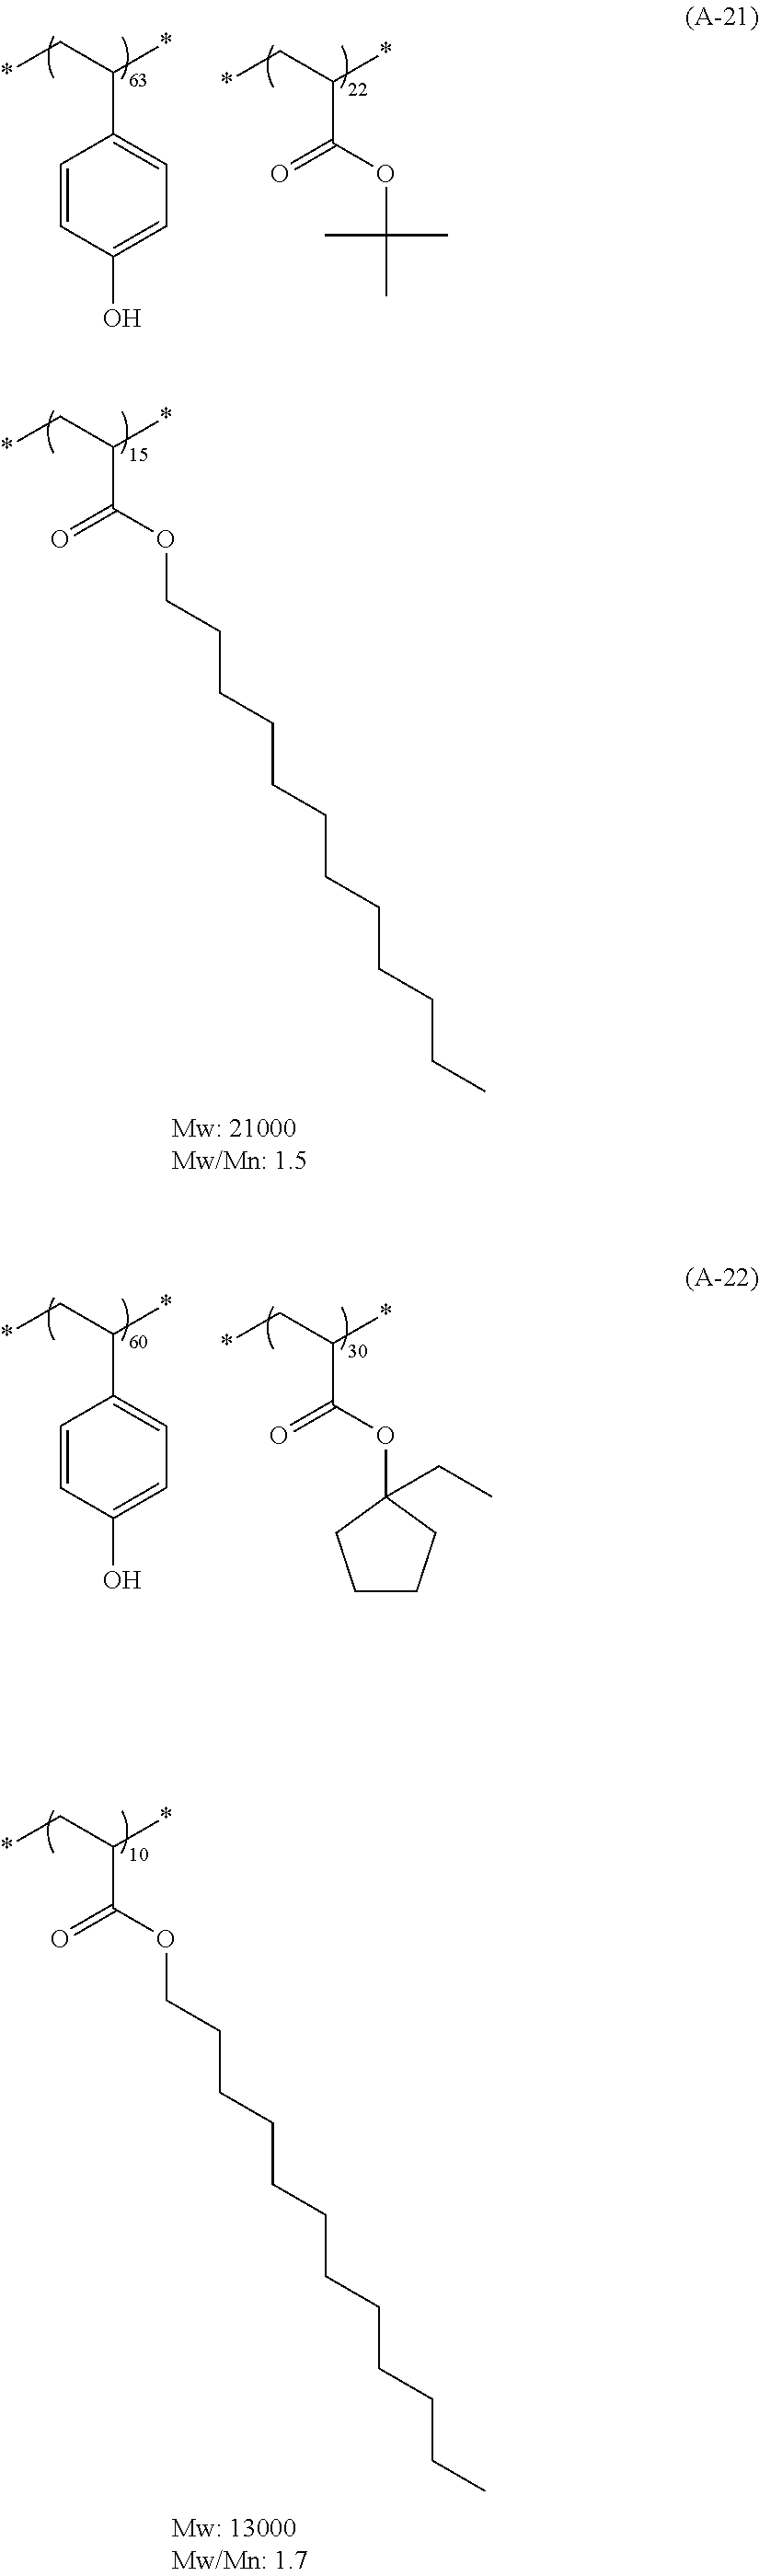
O=C(OC(C)(C)C)C(C*)*.C1=CC(O)=CC=C1C(C*)*.O=C(OCCCCCCCCCCCC)C(C*)*.O=C(OCCCCCCCCCCCC)C(C*)*.C1=CC(O)=CC=C1C(C*)*.O=C(OC1(CC)CCCC1)C(C*)*
